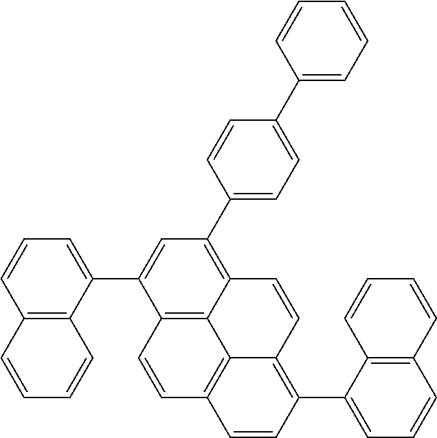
C12=C3C(=C(C4=CC=C(C5=CC=CC=C5)C=C4)C=C1C1=CC=CC4=C1C=CC=C4)C=CC1=C(C4=CC=CC5=C4C=CC=C5)C=CC(=C31)C=C2
